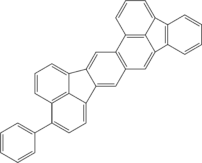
C12=C3C4=C(C=C1C1=C(C2=CC=C3)C=CC=C1)C=C1C(=C4)C2=CC=CC3=C2C1=CC=C3C1=CC=CC=C1
